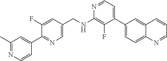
N1=CC=C(C2=CC=C3C(=C2)C=CC=N3)C(F)=C1NCC1=CN=C(C2=CC(C)=NC=C2)C(F)=C1
